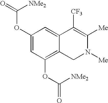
C1(OC(=O)[NMe2])=CC(OC(=O)[NMe2])=C2C(=C1)C([CF3])=C([Me])N([Me])C2
